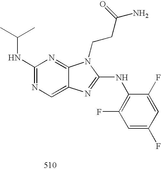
C1(NC(C)C)=NC=C2C(=N1)N(CCC(N)=O)C(NC1=C(F)C=C(F)C=C1F)=N2
